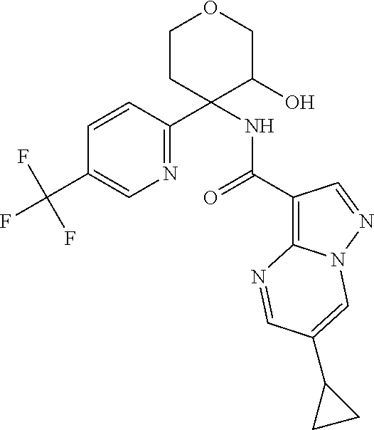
C1=CC(C2(NC(=O)C3=C4N(N=C3)C=C(C3CC3)C=N4)C(O)COCC2)=NC=C1C(F)(F)F
